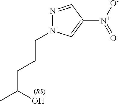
N1=CC([N+](=O)[O-])=CN1CCCC(O)C
